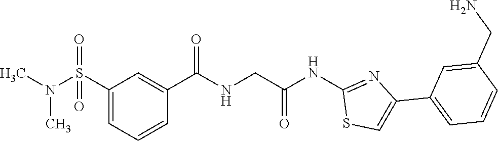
C1(S(N(C)C)(=O)=O)=CC=CC(C(=O)NCC(NC2=NC(C3=CC=CC(CN)=C3)=CS2)=O)=C1
